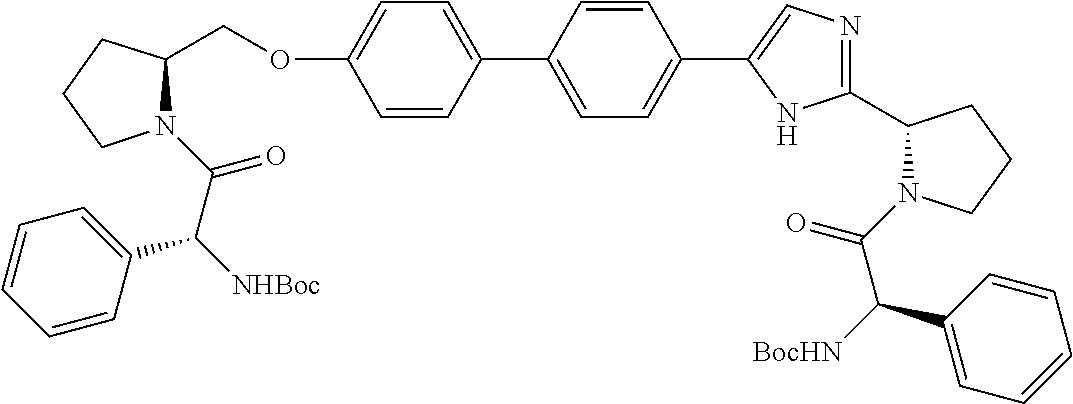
O(C1=CC=C(C2=CC=C(C3=CN=C(C4N(C(=O)C([BocHN])C5=CC=CC=C5)CCC4)N3)C=C2)C=C1)CC1N(C(=O)C([NHBoc])C2=CC=CC=C2)CCC1
